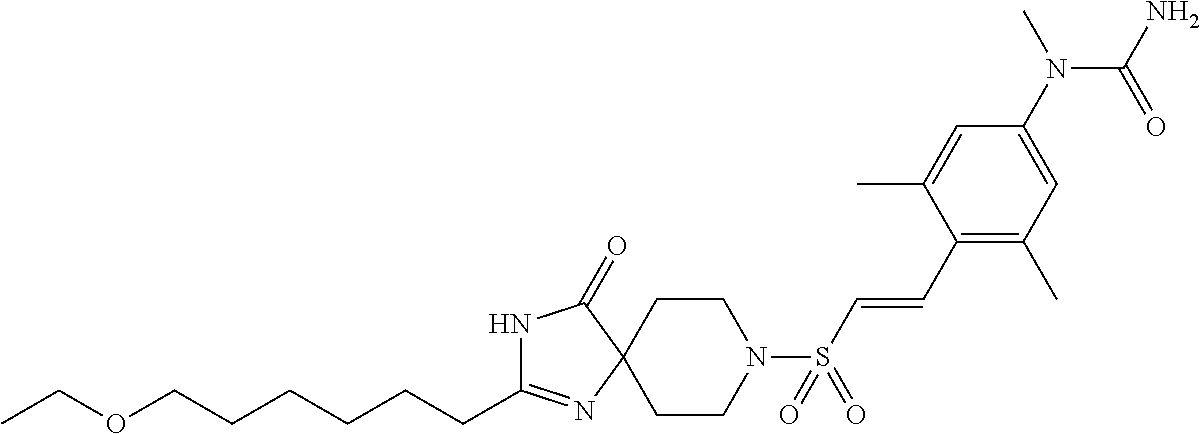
C(C1=NC2(C(=O)N1)CCN(S(C=CC1=C(C)C=C(N(C)C(N)=O)C=C1C)(=O)=O)CC2)CCCCCOCC
